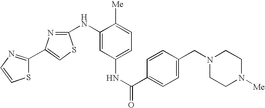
N(C1=CC(NC(C2=CC=C(CN3CCN([Me])CC3)C=C2)=O)=CC=C1[Me])C1=NC(C2=NC=CS2)=CS1
